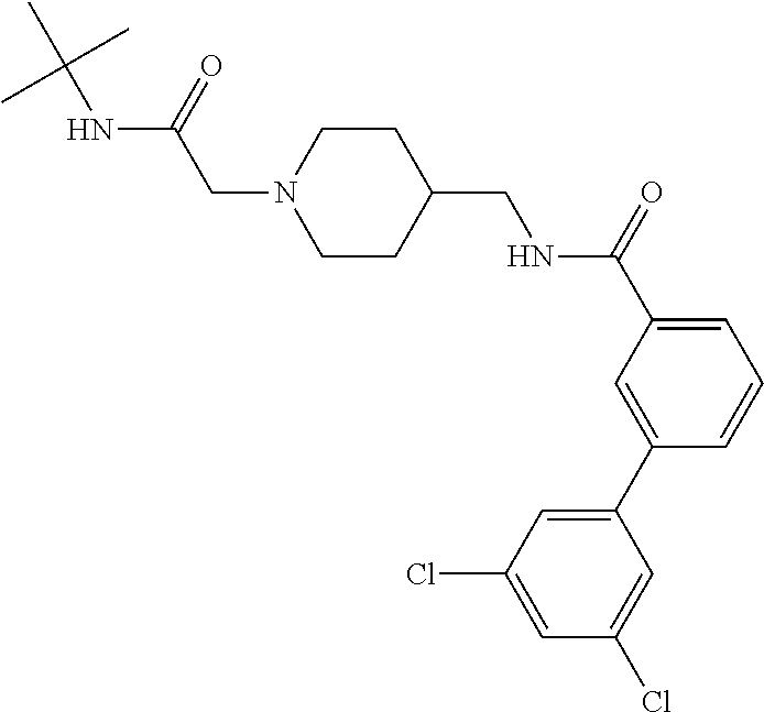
CC(NC(CN1CCC(CNC(C2=CC=CC(C3=CC(Cl)=CC(Cl)=C3)=C2)=O)CC1)=O)(C)C
